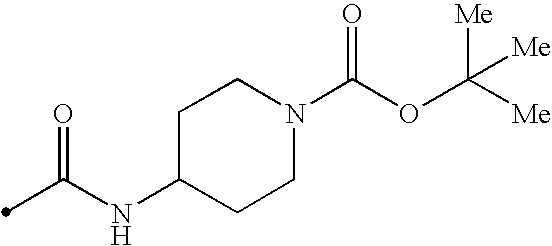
C1N(C(OC([Me])([Me])[Me])=O)CCC(NC(=O)C)C1
